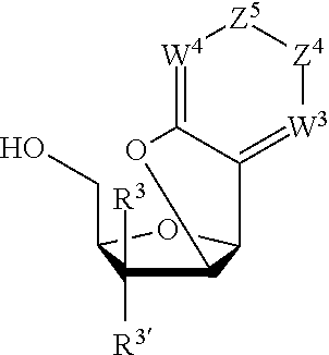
C12C([R3])([R3])C(CO)OC1C1=[W3][Z4][Z5][W4]=C1O2
